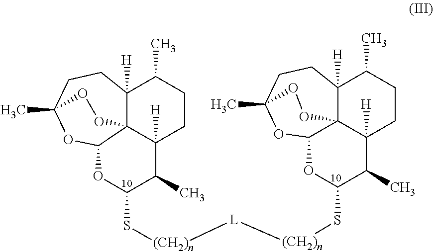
C12([H])C34C([H])(CCC1C)C(C)C(S[(CH2)n][L][(CH2)n]SC1C(C)C5([H])C67C([H])(C(C)CC5)CCC(C)(OC6O1)OO7)OC3OC(C)(CC2)OO4
